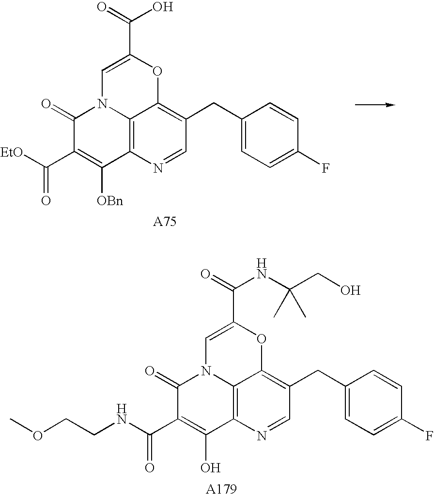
C1=NC2=C3C(=C1CC1=CC=C(F)C=C1)OC(C(=O)O)=CN3C(=O)C(C([EtO])=O)=C2[OBn].[A75].C1=NC2=C3C(=C1CC1=CC=C(F)C=C1)OC(C(=O)NC(CO)(C)C)=CN3C(=O)C(C(NCCOC)=O)=C2O.[A179]
